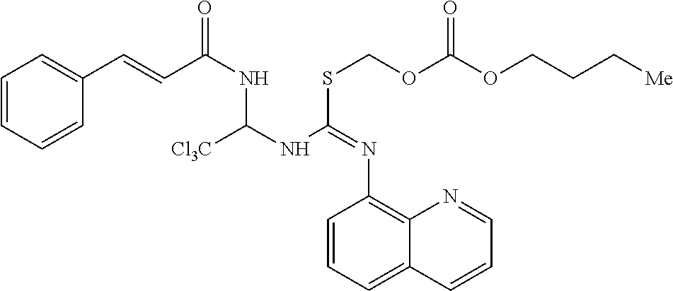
C1=CC=CC(C=CC(NC(NC(SCOC(OCCC[Me])=O)=NC2=C3C(=CC=C2)C=CC=N3)[Cl3C])=O)=C1
